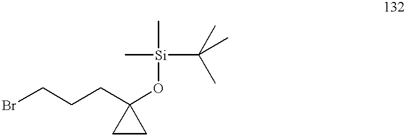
BrCCCC1(O[Si](C)(C(C)(C)C)C)CC1
